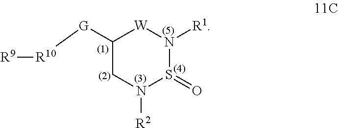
C1([G][R10][R9])CN([R2])S(=O)N([R1])[W]1
